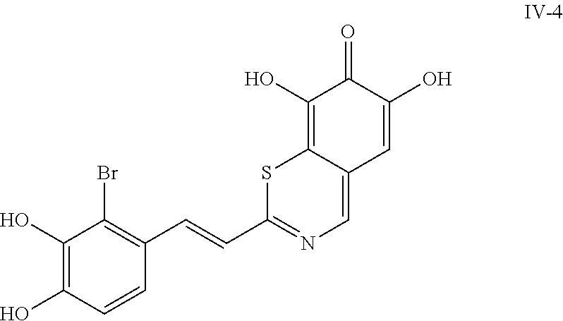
C1(O)=C(O)C=CC(C=CC2=NC=C3C(=C(O)C(=O)C(O)=C3)S2)=C1Br
